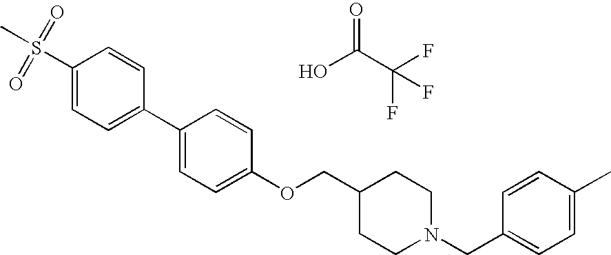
O=C(C(F)(F)F)O.C1(S(C)(=O)=O)=CC=C(C2=CC=C(OCC3CCN(CC4=CC=C(C)C=C4)CC3)C=C2)C=C1
